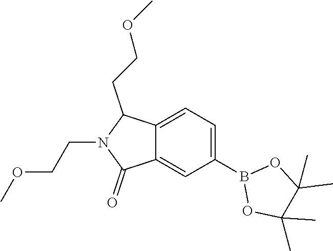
O1C(C)(C)C(C)(C)OB1C1=CC=C2C(=C1)C(=O)N(CCOC)C2CCOC
